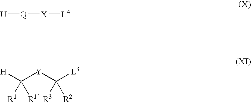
[U][Q][X][L4].[H]C([Y]C([L3])([R3])[R2])([R1])[R1]
